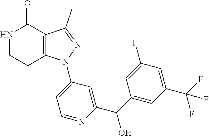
C12=C(C(C)=NN1C1=CC=NC(C(C3=CC(C(F)(F)F)=CC(F)=C3)O)=C1)C(=O)NCC2
